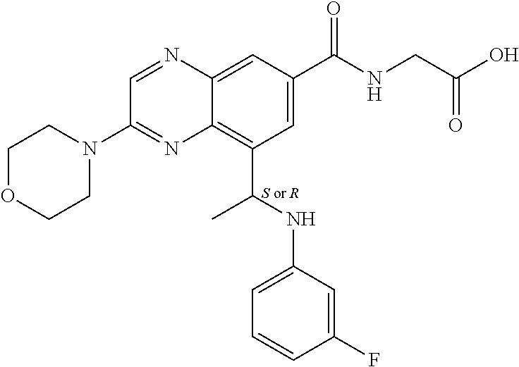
C12=CC(C(NCC(O)=O)=O)=CC(C(NC3=CC=CC(F)=C3)C)=C1N=C(N1CCOCC1)C=N2
